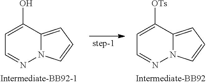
C1(O)=CC=NN2C1=CC=C2.C1([OTs])=CC=NN2C1=CC=C2
